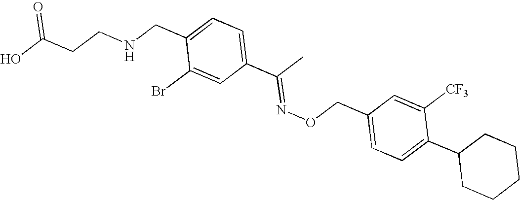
OC(CCNCC1=CC=C(C(C)=NOCC2=CC=C(C3CCCCC3)C([CF3])=C2)C=C1Br)=O
